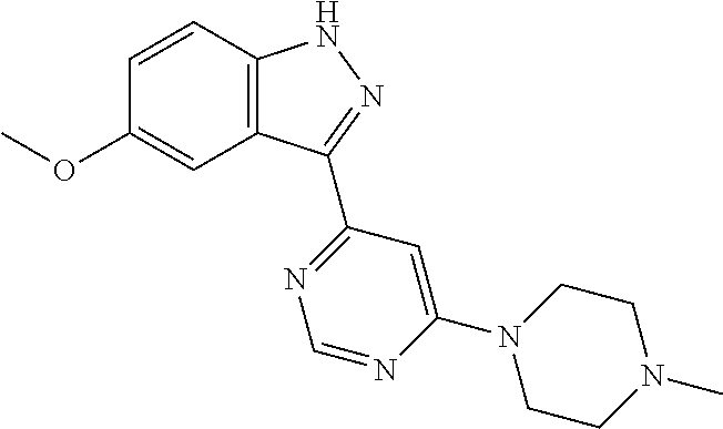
O(C1=CC2=C(C=C1)NN=C2C1=NC=NC(N2CCN(C)CC2)=C1)C
